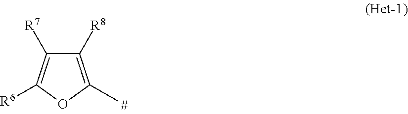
C1([R8])=C(C)OC([R6])=C1[R7]
